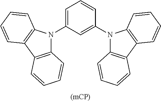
[(mCP)].C12=C(C3=C(N1C1=CC=CC(N4C5=C(C6=C4C=CC=C6)C=CC=C5)=C1)C=CC=C3)C=CC=C2
